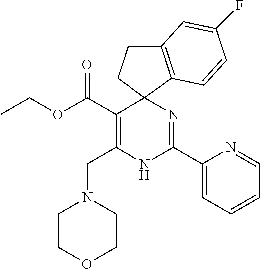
C(OC(C1=C(CN2CCOCC2)NC(C2=CC=CC=N2)=NC12CCC1=C2C=CC(F)=C1)=O)C
